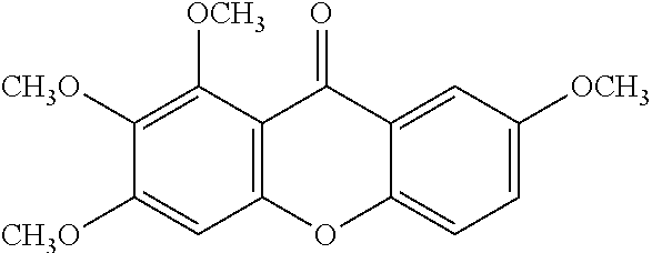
C1([CH3O])=C([OCH3])C2=C(C=C1[CH3O])OC1=CC=C([OCH3])C=C1C2=O
